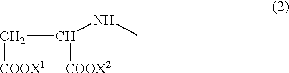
C(C([COOX2])NC)[COOX1]
